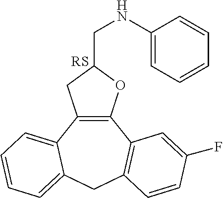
C12=C(C3=CC=CC=C3CC3=C1C=C(F)C=C3)CC(CNC1=CC=CC=C1)O2.[RS]
